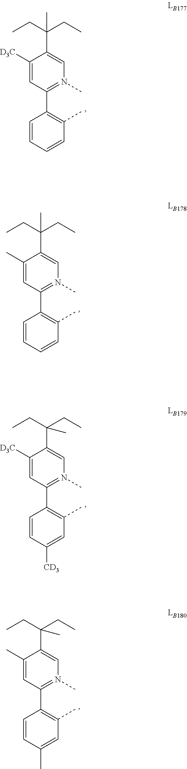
C1(C2=C(C)C=CC=C2)=N(C)C=C(C(CC)(CC)C)C([D3C])=C1.C1(C2=C(C)C=C([CD3])C=C2)=N(C)C=C(C(CC)(CC)C)C([D3C])=C1.C1(C2=C(C)C=C(C)C=C2)=N(C)C=C(C(CC)(CC)C)C(C)=C1.C1(C2=C(C)C=CC=C2)=N(C)C=C(C(CC)(CC)C)C(C)=C1
